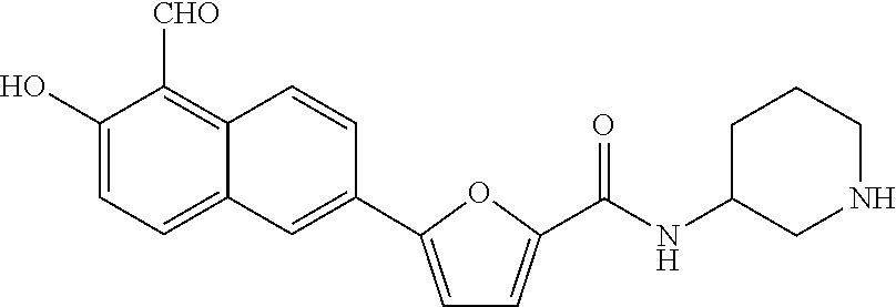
C1(O)=CC=C2C(=C1[CHO])C=CC(C1=CC=C(C(NC3CNCCC3)=O)O1)=C2
